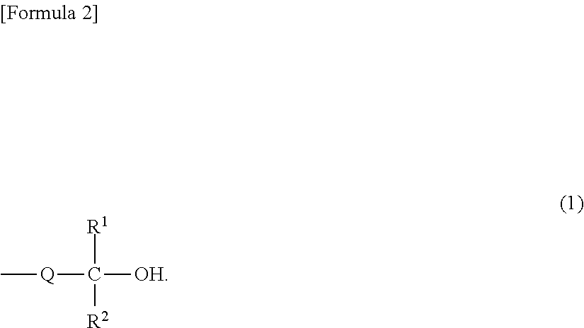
C[Q]C([R1])([OH])[R2]
